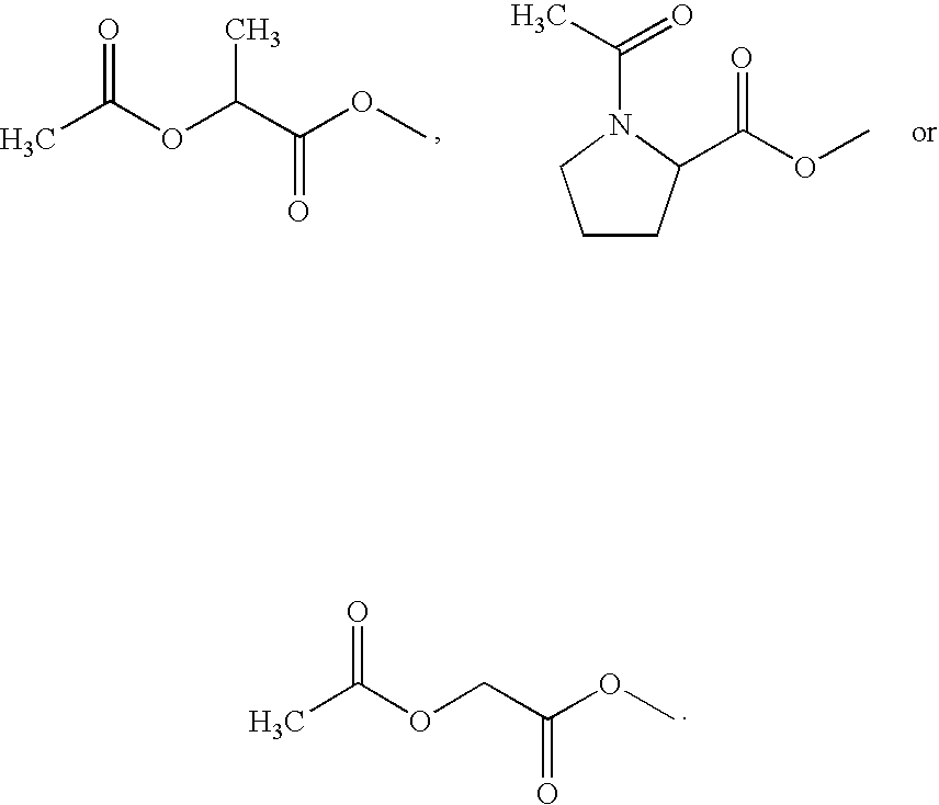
CC(OCC(OC)=O)=O.CC(OC(C(OC)=O)C)=O.C1CC(C(OC)=O)N(C(=O)C)C1
